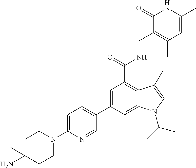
C1(C2=CC(C(=O)NCC3=C(C)C=C(C)NC3=O)=C3C(=C2)N(C(C)C)C=C3C)=CC=C(N2CCC(N)(C)CC2)N=C1
